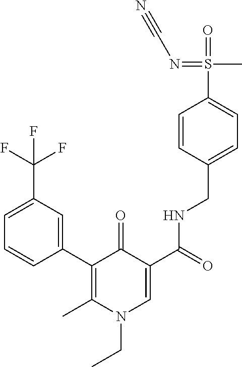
C1=C(C(F)(F)F)C=C(C2=C(C)N(CC)C=C(C(=O)NCC3=CC=C(S(=O)(C)=NC#N)C=C3)C2=O)C=C1
